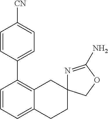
C1=CC(C2=C3C(=CC=C2)CCC2(C3)N=C(N)OC2)=CC=C1[CN]
